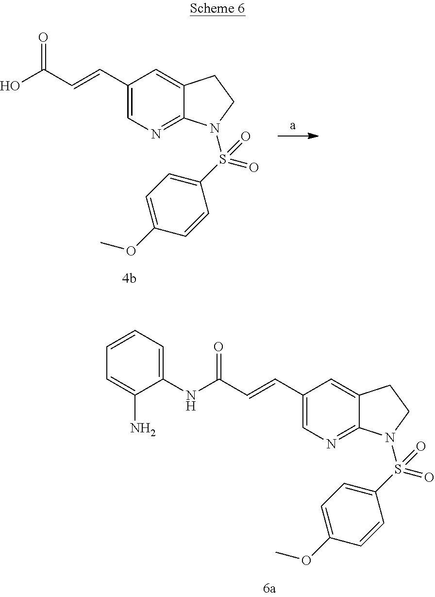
C1(C=CC(NC2=CC=CC=C2N)=O)=CN=C2C(=C1)CCN2S(C1=CC=C(OC)C=C1)(=O)=O.C1(C=CC(O)=O)=CN=C2C(=C1)CCN2S(C1=CC=C(OC)C=C1)(=O)=O
